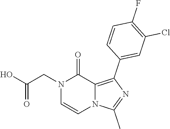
C1=CN2C(=C(C3=CC(Cl)=C(F)C=C3)N=C2C)C(=O)N1CC(O)=O
